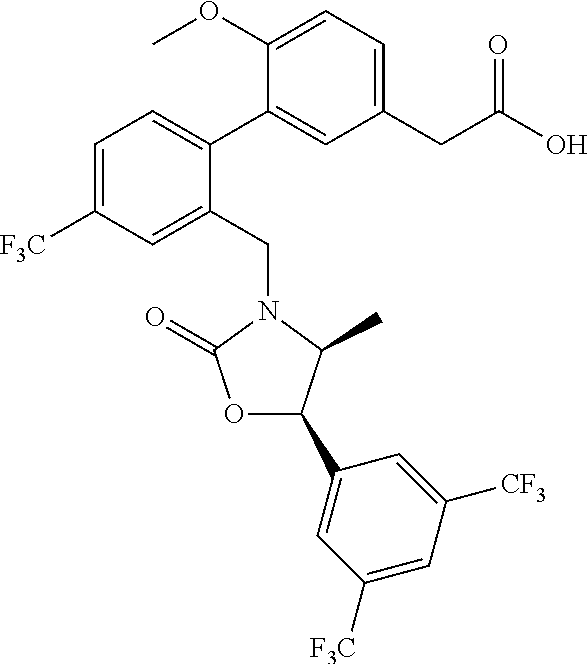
C1(C2=CC=C([F3C])C=C2CN2C(=O)OC(C3=CC([F3C])=CC([CF3])=C3)C2C)=CC(CC(O)=O)=CC=C1OC
